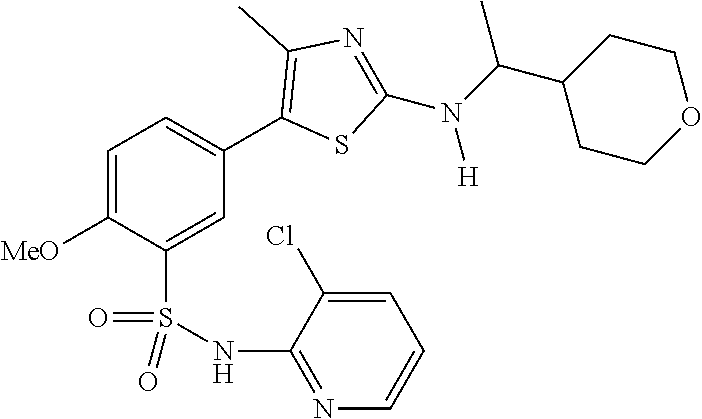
C1=C([MeO])C(S(NC2=NC=CC=C2Cl)(=O)=O)=CC(C2=C(C)N=C(N(C(C3CCOCC3)C)[H])S2)=C1
